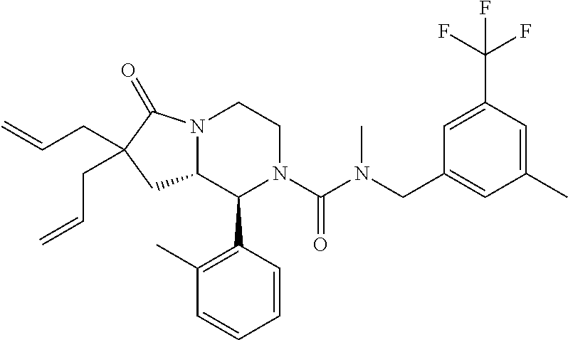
C1=C(C(F)(F)F)C=C(C)C=C1CN(C(N1C(C2=C(C)C=CC=C2)C2N(CC1)C(=O)C(CC=C)(CC=C)C2)=O)C
